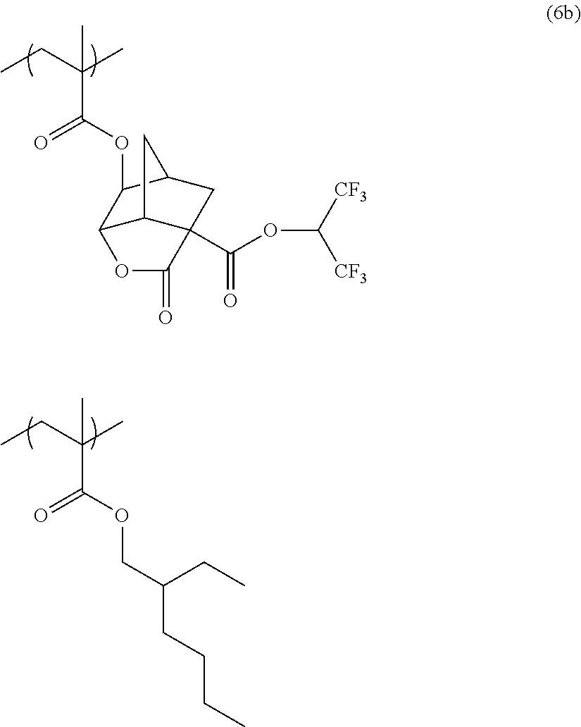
C12C3C(C(=O)OC([CF3])[CF3])(CC(C1OC(=O)C(C)(CC)C)C3)C(=O)O2.C(OC(=O)C(C)(CC)C)C(CC)CCCC
